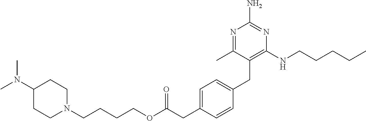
C1(N(C)C)CCN(CCCCOC(CC2=CC=C(CC3=C(NCCCCC)N=C(N)N=C3C)C=C2)=O)CC1
